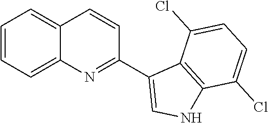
C1=CC=C2C(=C1)C=CC(C1=CNC3=C1C(Cl)=CC=C3Cl)=N2
